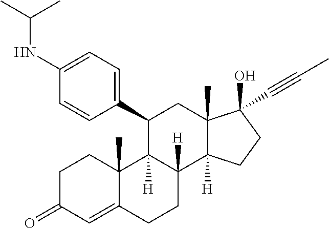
C1=C(NC(C)C)C=CC(C2C3([H])C([H])(C4([H])C(C)(C2)C(O)(C#CC)CC4)CCC2=CC(=O)CCC32C)=C1
